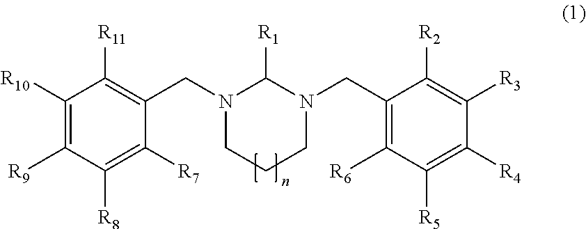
C1([R10])=C([R9])C([R8])=C([R7])C(CN2CCCN(CC3=C([R6])C([R5])=C([R4])C([R3])=C3[R2])C2[R1])=C1[R11]
